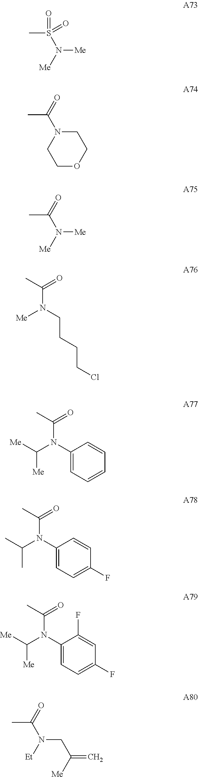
CS(=O)(=O)N([Me])[Me].CC(=O)N1CCOCC1.CC(=O)N([Me])[Me].N(C(C)=O)(CCCCCl)[Me].N(C(C)=O)(C1=CC=CC=C1)C([Me])[Me].N(C(C)=O)(C1=CC=C(F)C=C1)C(C)C.N(C(C)=O)(C1=CC=C(F)C=C1F)C([Me])[Me].N(CC(=C)[Me])(C(=O)C)[Et]
